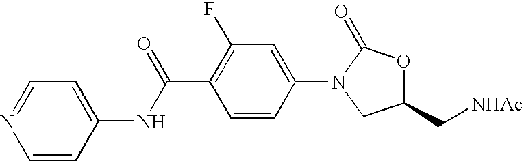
C(C1=C(F)C=C(N2CC(C[NHAc])OC2=O)C=C1)(NC1=CC=NC=C1)=O
